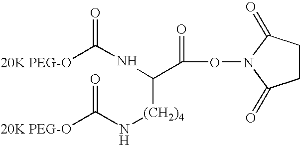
C1CC(=O)N(OC(=O)C(NC(=O)[20K PEG-O])[(CH2)4]NC([20K PEG-O])=O)C1=O
